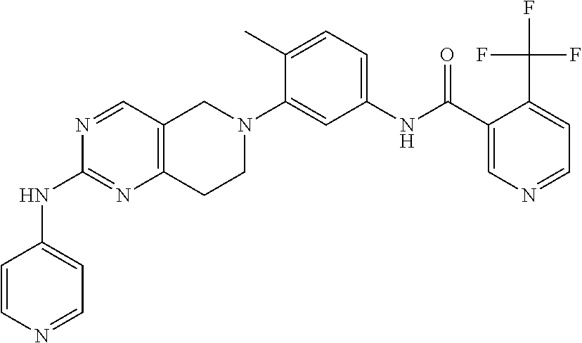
N1=CC2=C(N=C1NC1=CC=NC=C1)CCN(C1=CC(NC(C3=CN=CC=C3C(F)(F)F)=O)=CC=C1C)C2
